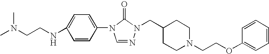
C1=CC(N2C=NN(CC3CCN(CCOC4=CC=CC=C4)CC3)C2=O)=CC=C1NCCN(C)C
